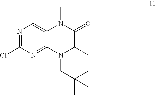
N1=C(Cl)N=C2C(=C1)N(C)C(=O)C(C)N2CC(C)(C)C
